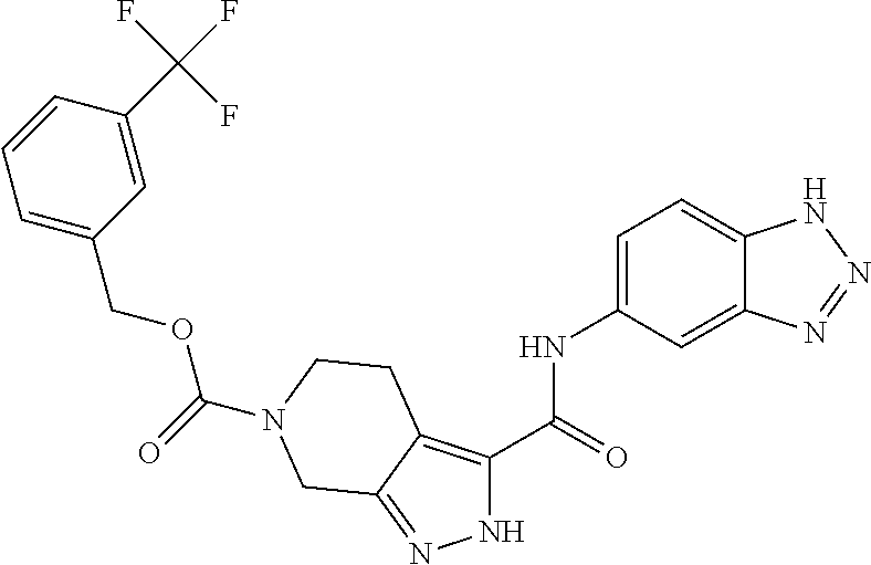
N1C(C(=O)NC2=CC=C3C(=C2)N=NN3)=C2C(=N1)CN(C(=O)OCC1=CC=CC(C(F)(F)F)=C1)CC2
